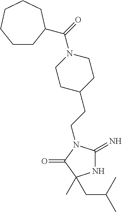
N1C(=N)N(CCC2CCN(C(=O)C3CCCCCC3)CC2)C(=O)C1(C)CC(C)C
